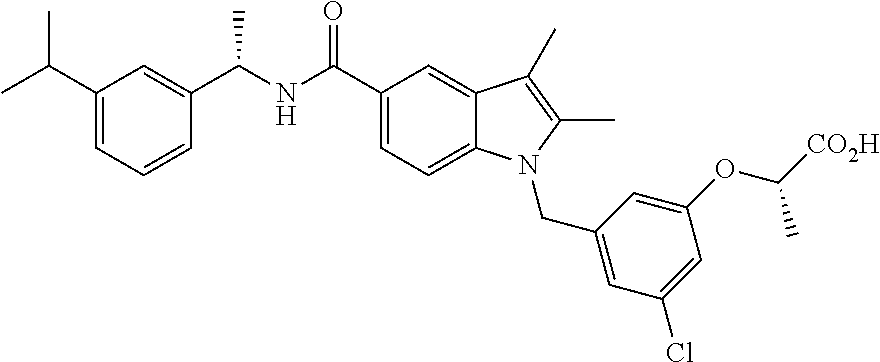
C1(C(C)C)=CC=CC(C(NC(C2=CC=C3C(=C2)C(C)=C(C)N3CC2=CC(Cl)=CC(OC([CO2H])C)=C2)=O)C)=C1
